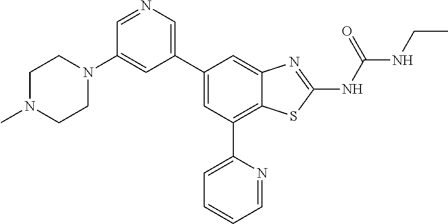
C1=NC=C(C2=CC(C3=CC=CC=N3)=C3C(=C2)N=C(NC(NCC)=O)S3)C=C1N1CCN(C)CC1
